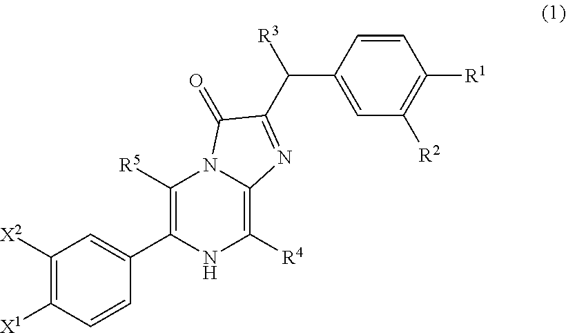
C1([X2])=C([X1])C=CC(C2=C([R5])N3C(=C([R4])N2)N=C(C(C2=CC([R2])=C([R1])C=C2)[R3])C3=O)=C1
